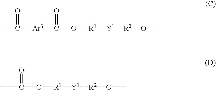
CC([Ar3]C(O[R1][Y1][R2]OC)=O)=O.CC(O[R1][Y1][R2]OC)=O
